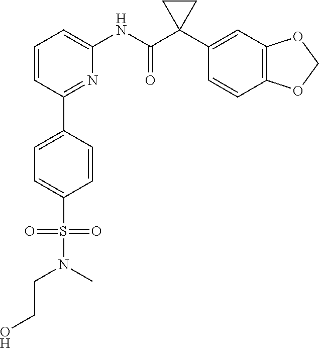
C1=CC(C2=CC=C(S(N(C)CCO)(=O)=O)C=C2)=NC(NC(C2(C3=CC4=C(C=C3)OCO4)CC2)=O)=C1
